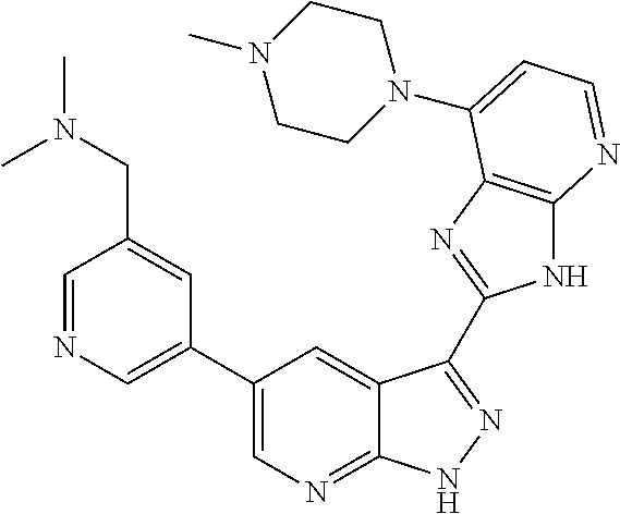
C1=NC=C(C2=CN=C3C(=C2)C(C2=NC4=C(N2)N=CC=C4N2CCN(C)CC2)=NN3)C=C1CN(C)C
